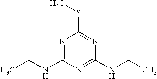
N1=C(NCC)N=C(NCC)N=C1SC
